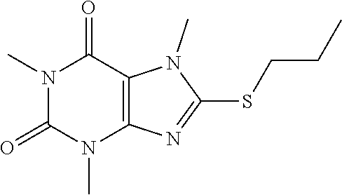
N1(C)C(=O)N(C)C2=C(C1=O)N(C)C(SCCC)=N2
